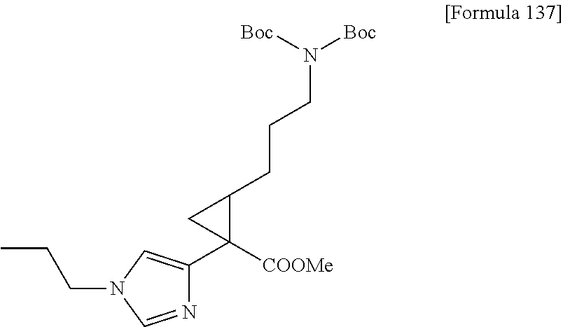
C1([COOMe])(C2=CN(CCC)C=N2)C(CCCN([Boc])[Boc])C1
